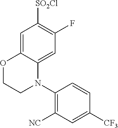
C1=C2C(=CC(F)=C1[SO2Cl])N(C1=C([NC])C=C([CF3])C=C1)CCO2
